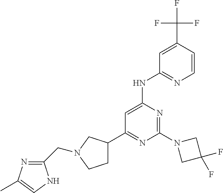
C1(C2CCN(CC3=NC(C)=CN3)C2)=NC(N2CC(F)(F)C2)=NC(NC2=NC=CC(C(F)(F)F)=C2)=C1
